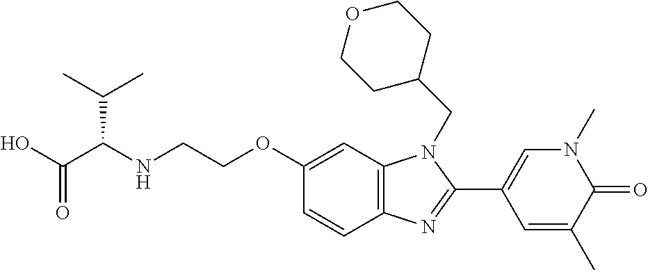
C1(OCCNC(C(O)=O)C(C)C)=CC2=C(C=C1)N=C(C1=CN(C)C(=O)C(C)=C1)N2CC1CCOCC1
